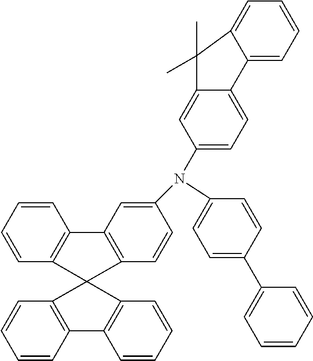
C1(C2=CC=CC=C2)=CC=C(N(C2=CC=C3C(=C2)C(C)(C)C2=CC=CC=C32)C2=CC3=C(C=C2)C2(C4=C3C=CC=C4)C3=C(C=CC=C3)C3=C2C=CC=C3)C=C1
